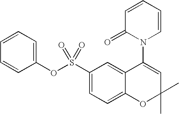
C1=CC=C(OS(C2=CC=C3C(=C2)C(N2C=CC=CC2=O)=CC(C)(C)O3)(=O)=O)C=C1
